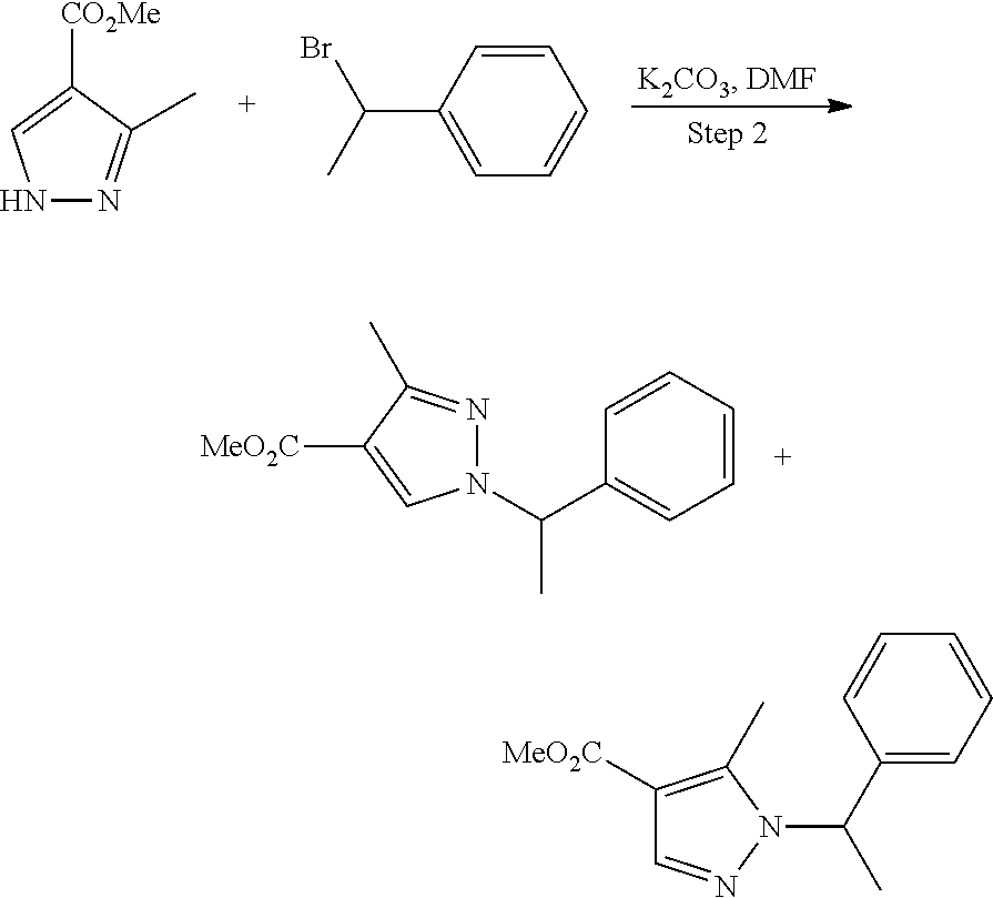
C(C1=CC=CC=C1)(Br)C.[CO2Me]C1=CNN=C1C.N1(C(C)C2=CC=CC=C2)N=C(C)C([MeO2C])=C1.C1(C(N2C(C)=C([MeO2C])C=N2)C)=CC=CC=C1
